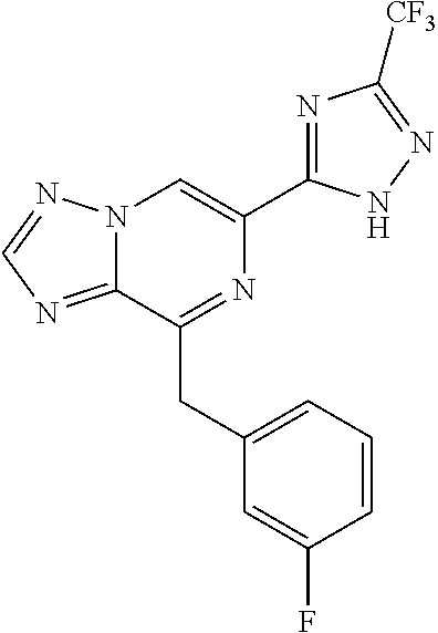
N12C(=NC=N1)C(CC1=CC=CC(F)=C1)=NC(C1=NC([CF3])=NN1)=C2
